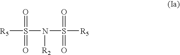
[R5]S(N(S(=O)([R5])=O)[R2])(=O)=O
